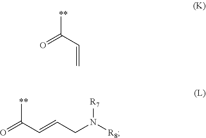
C([**])(=O)C=C.O=C(C=CCN([R8])[R7])[**]
